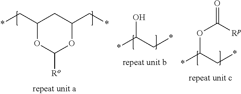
C1(C*)OC([Ro])OC(C*)C1.*C(C*)O.O(C(C*)*)C([Rp])=O
